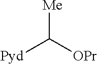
[Me]C([OPr])[Pyd]
